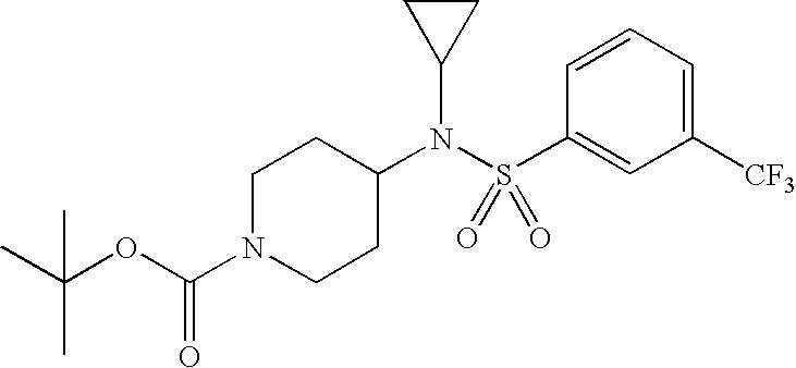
CC(OC(N1CCC(N(S(C2=CC([CF3])=CC=C2)(=O)=O)C2CC2)CC1)=O)(C)C
